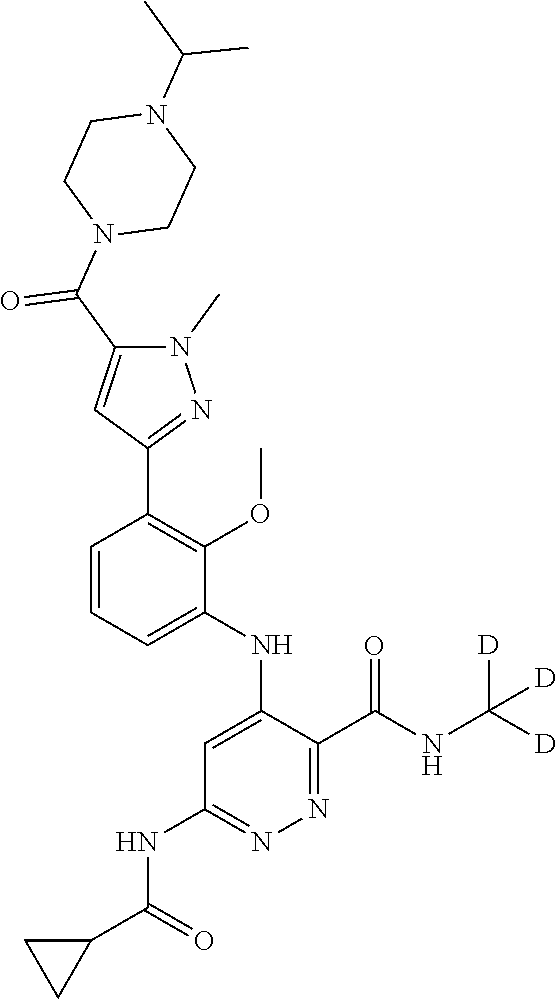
C1=C(NC2=CC(NC(C3CC3)=O)=NN=C2C(NC([D])([D])[D])=O)C(OC)=C(C2=NN(C)C(C(N3CCN(C(C)C)CC3)=O)=C2)C=C1
